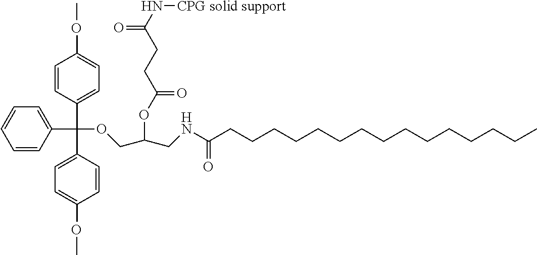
C1=CC(C(C2=CC=C(OC)C=C2)(C2=CC=C(OC)C=C2)OCC(OC(CCC(N[CPG solid support])=O)=O)CNC(CCCCCCCCCCCCCCC)=O)=CC=C1
